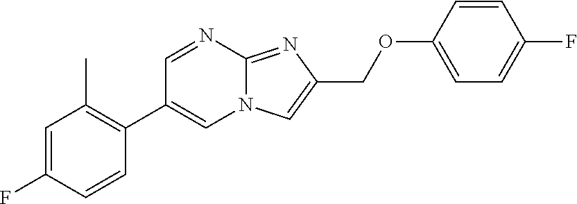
C1=C(F)C=CC(C2=CN3C(=NC(COC4=CC=C(F)C=C4)=C3)N=C2)=C1C
